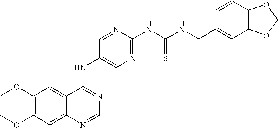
C12=CC(OC)=C(OC)C=C1N=CN=C2NC1=CN=C(NC(NCC2=CC3=C(C=C2)OCO3)=S)N=C1
